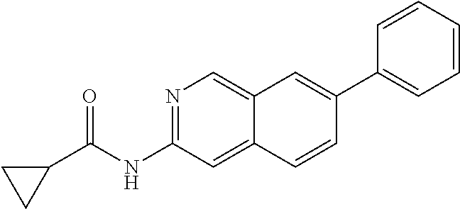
C1(C2=CC3=CN=C(NC(=O)C4CC4)C=C3C=C2)=CC=CC=C1
